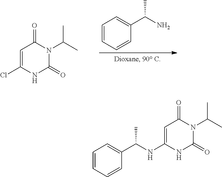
C1=C(Cl)NC(=O)N(C(C)C)C1=O.C1=CC=CC(C(N)C)=C1.C1=C(NC(C2=CC=CC=C2)C)NC(=O)N(C(C)C)C1=O
